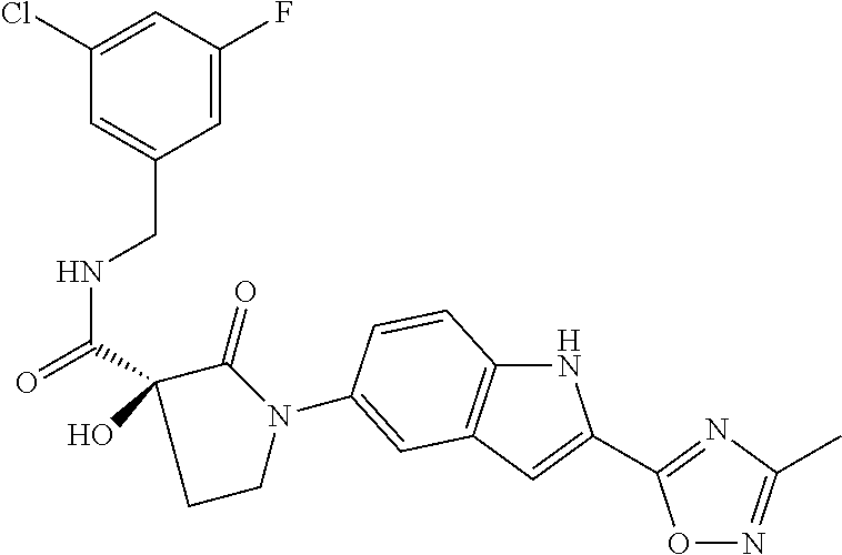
C1(Cl)=CC(F)=CC(CNC(=O)C2(O)C(=O)N(C3=CC4=C(NC(C5=NC(C)=NO5)=C4)C=C3)CC2)=C1
